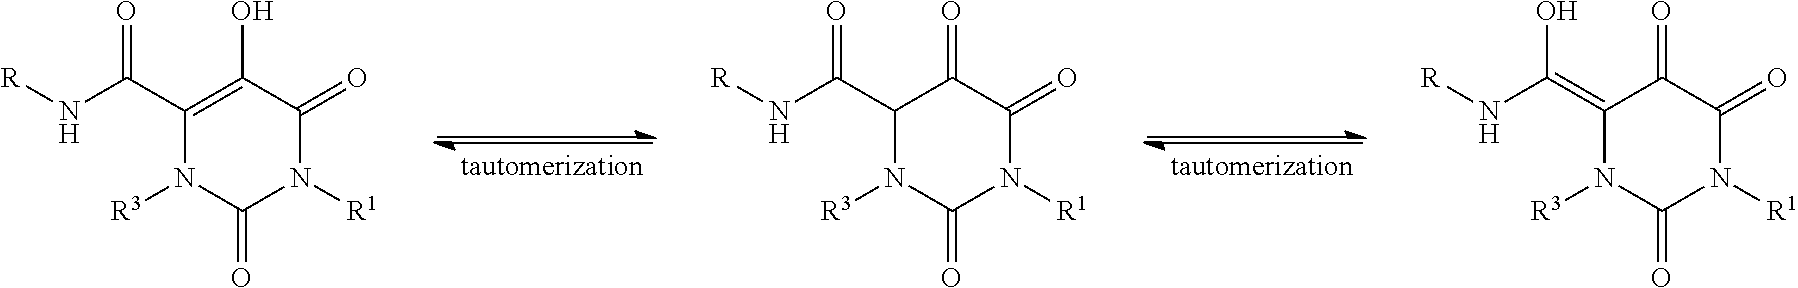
C1(C(N[R])=O)=C(O)C(=O)N([R1])C(=O)N1[R3].C1(C(N[R])=O)N([R3])C(=O)N([R1])C(=O)C1=O.C1(=C(N[R])O)N([R3])C(=O)N([R1])C(=O)C1=O
